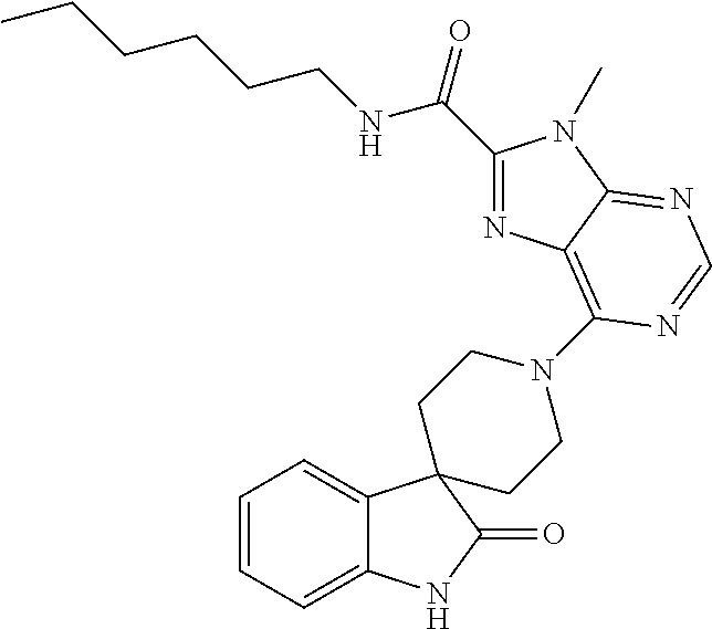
C1=CC=C2C(=C1)C1(C(=O)N2)CCN(C2=C3C(=NC=N2)N(C)C(C(NCCCCCC)=O)=N3)CC1
